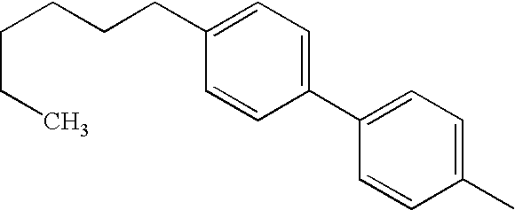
C1=CC(C2=CC=C(C)C=C2)=CC=C1CCCCCC
